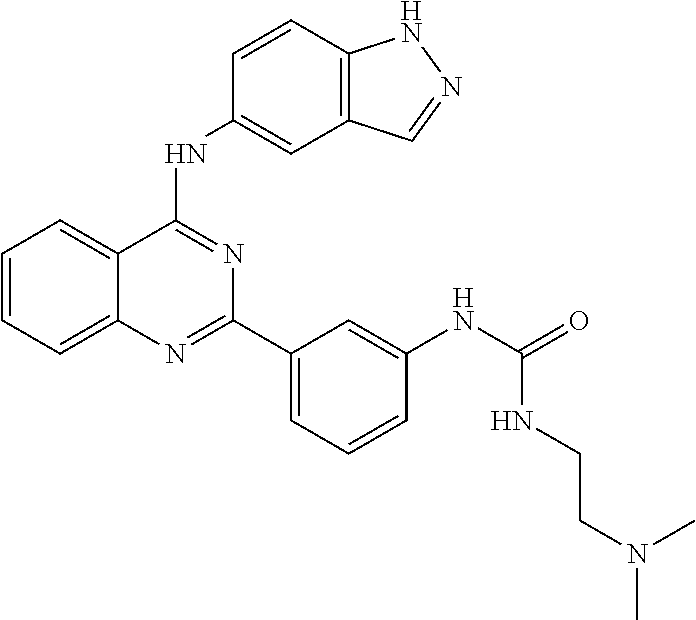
C1=CC=C2C(=C1)C(NC1=CC3=C(C=C1)NN=C3)=NC(C1=CC=CC(NC(NCCN(C)C)=O)=C1)=N2
